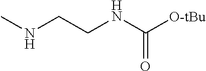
CNCCNC([O-tBu])=O
